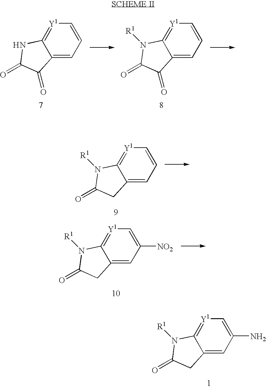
C12=CC(N)=C[Y1]=C1N([R1])C(=O)C2.C12=CC=C[Y1]=C1NC(=O)C2=O.C12=CC=C[Y1]=C1N([R1])C(=O)C2=O.C12=CC=C[Y1]=C1N([R1])C(=O)C2.C12=CC([NO2])=C[Y1]=C1N([R1])C(=O)C2
